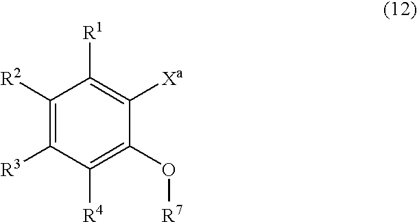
C1([R2])=C([R3])C([R4])=C(O[R7])C([Xa])=C1[R1]
